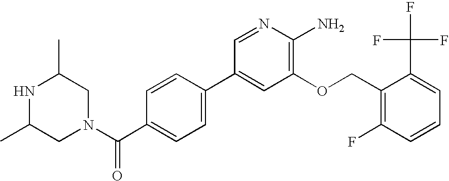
CC1CN(C(C2=CC=C(C3=CC(OCC4=C(F)C=CC=C4C(F)(F)F)=C(N)N=C3)C=C2)=O)CC(C)N1
